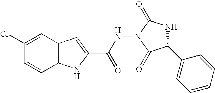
C12=C(C=C(Cl)C=C1)C=C(C(=O)NN1C(=O)NC(C3=CC=CC=C3)C1=O)N2
